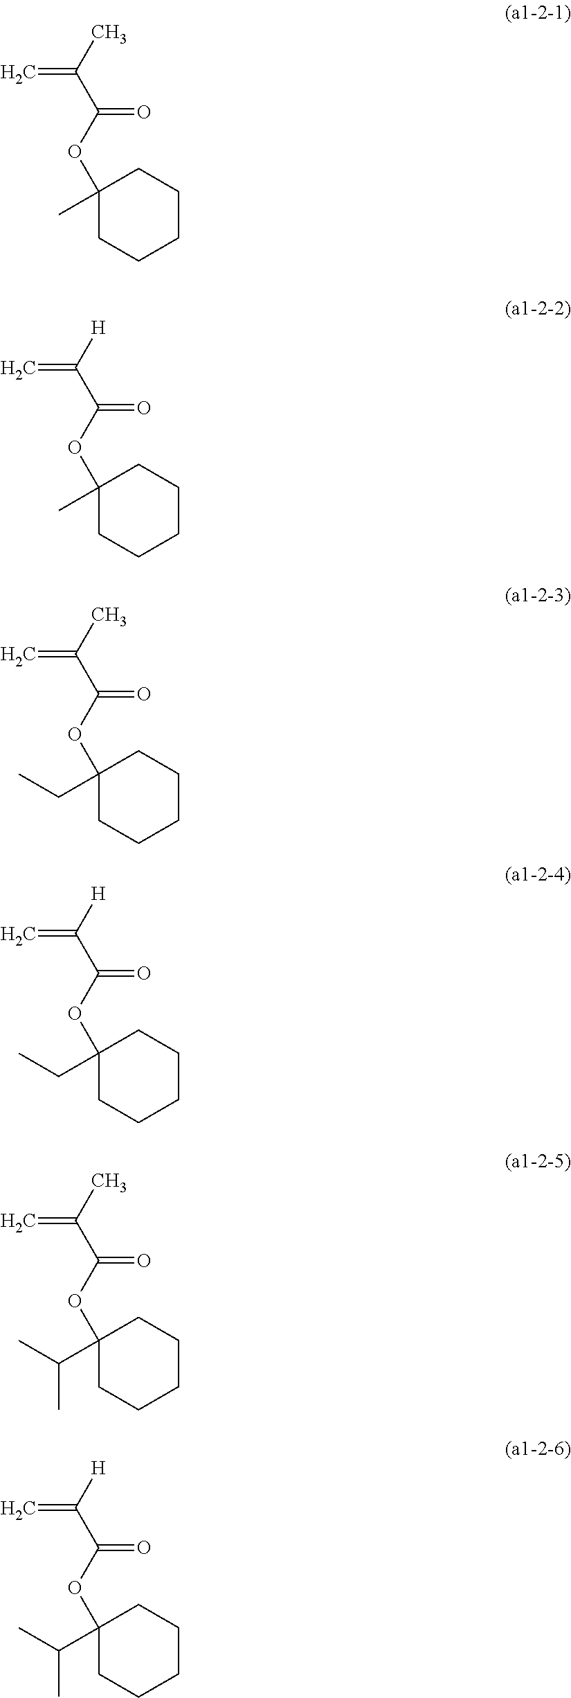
C1(OC(C(C)=C)=O)(C)CCCCC1.C1(OC(C([H])=C)=O)(C)CCCCC1.C1(OC(C(C)=C)=O)(CC)CCCCC1.C1(OC(C([H])=C)=O)(CC)CCCCC1.C1(OC(C(C)=C)=O)(C(C)C)CCCCC1.C1(OC(C([H])=C)=O)(C(C)C)CCCCC1
